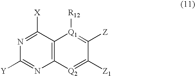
C12=C(C([X])=NC([Y])=N1)[Q1]([R12])=C([Z])C([Z1])=[Q2]2
